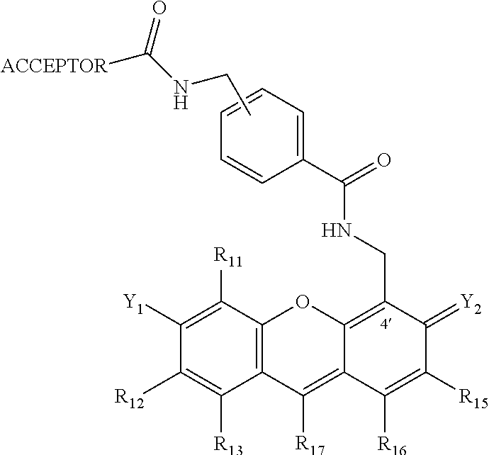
C12=C(C([R11])=C([Y1])C([R12])=C1[R13])OC1=C(CNC(C3=CC=CC=C3)=O)C(=[Y2])C([R15])=C([R16])C1=C2[R17].CCNC([ACCEPTOR])=O
